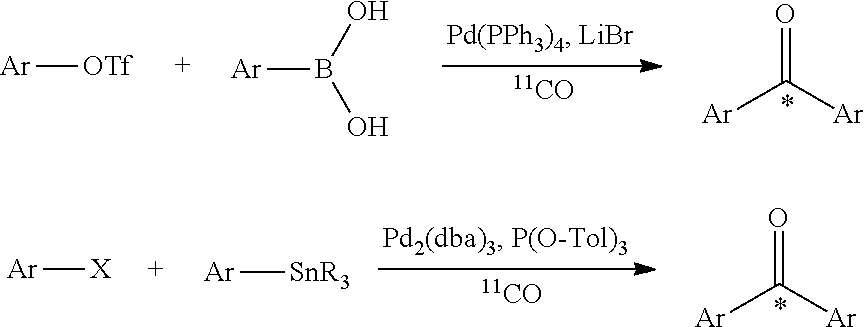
[Ar][OTf].[Ar]B(O)O.[11CO].O=C([Ar])[Ar].[Ar][X].[Ar][SnR3].[11CO].O=C([Ar])[Ar]
